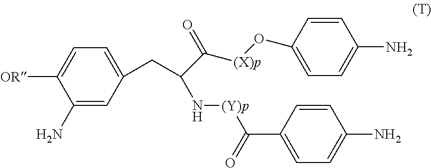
C1=C([OR])C(N)=CC(CC(C([(X)p]OC2=CC=C(N)C=C2)=O)N[(Y)p]C(C2=CC=C(N)C=C2)=O)=C1
